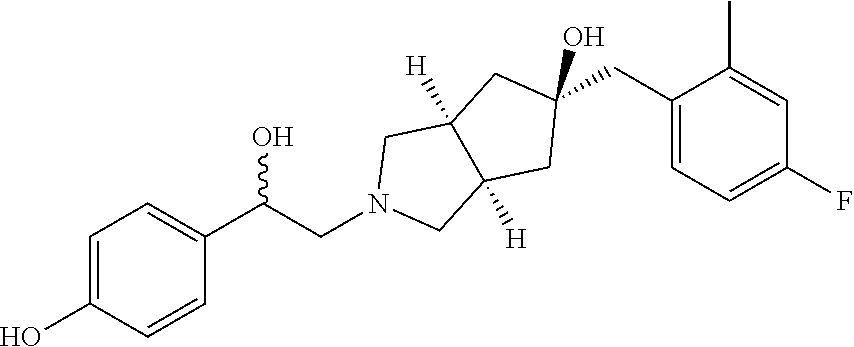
C1=C(O)C=CC(C(CN2CC3([H])C([H])(C2)CC(CC2=CC=C(F)C=C2C)(O)C3)O)=C1
